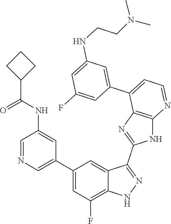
C1=NC=C(C2=CC(F)=C3C(=C2)C(C2=NC4=C(N2)N=CC=C4C2=CC(NCCN(C)C)=CC(F)=C2)=NN3)C=C1NC(=O)C1CCC1
